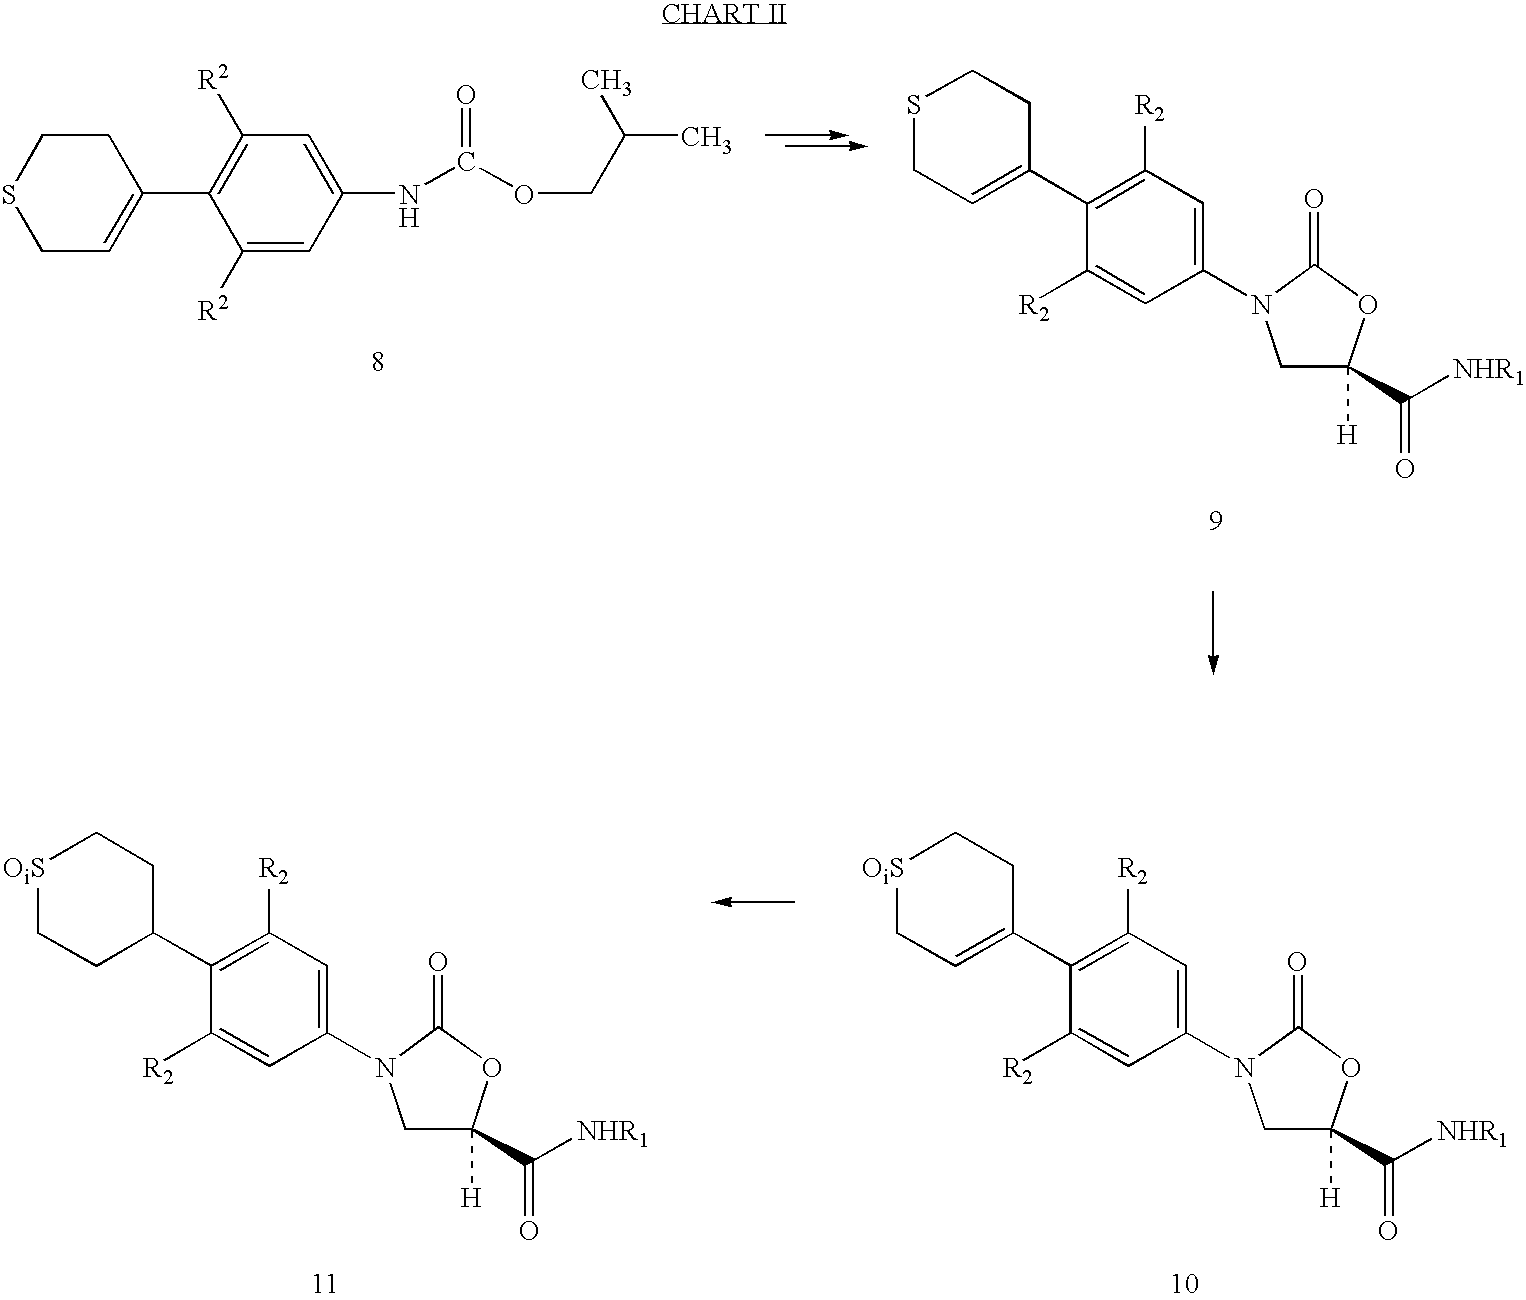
C1CSCC=C1C1=C([R2])C=C(NC(OCC(C)C)=O)C=C1[R2].S1CC=C(C2=C([R2])C=C(N3CC(C([NHR1])=O)([H])OC3=O)C=C2[R2])CC1.[OiS]1CC=C(C2=C([R2])C=C(N3CC(C([NHR1])=O)([H])OC3=O)C=C2[R2])CC1.[OiS]1CCC(C2=C([R2])C=C(N3CC(C([NHR1])=O)([H])OC3=O)C=C2[R2])CC1
